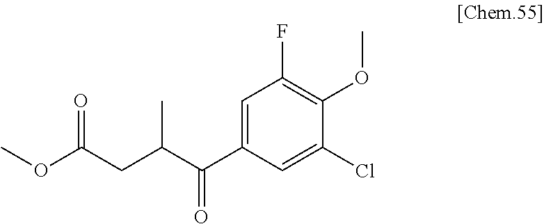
C1(C(C(CC(OC)=O)C)=O)=CC(F)=C(OC)C(Cl)=C1
